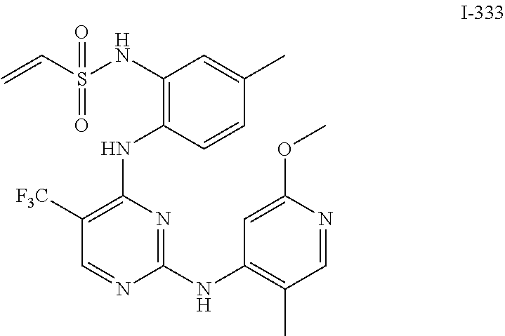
C1(NS(C=C)(=O)=O)=C(NC2=C([F3C])C=NC(NC3=C(C)C=NC(OC)=C3)=N2)C=CC(C)=C1
